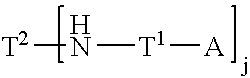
N([T1][A])[T2]
